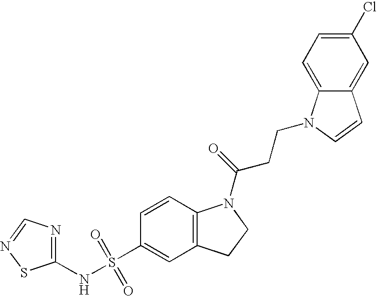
C1=CC2=C(C=C1S(NC1=NC=NS1)(=O)=O)CCN2C(=O)CCN1C2=CC=C(Cl)C=C2C=C1
